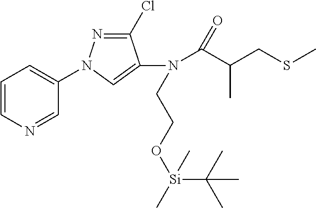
C1=CN=CC(N2N=C(Cl)C(N(C(C(CSC)C)=O)CCO[Si](C)(C)C(C)(C)C)=C2)=C1
